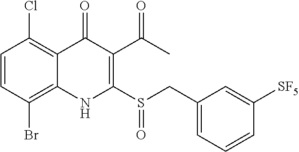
C1=CC(Br)=C2C(=C1Cl)C(=O)C(C(C)=O)=C(S(CC1=CC=CC([SF5])=C1)=O)N2
